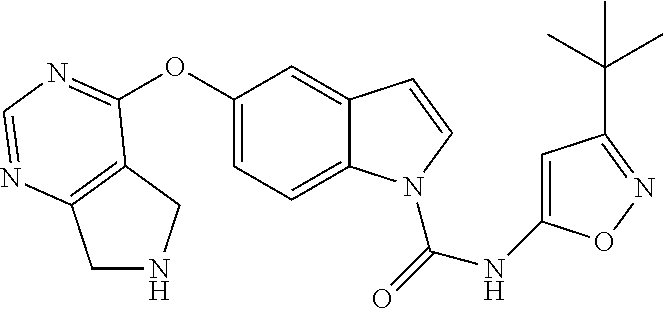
C1(OC2=NC=NC3=C2CNC3)=CC=C2C(=C1)C=CN2C(=O)NC1=CC(C(C)(C)C)=NO1
